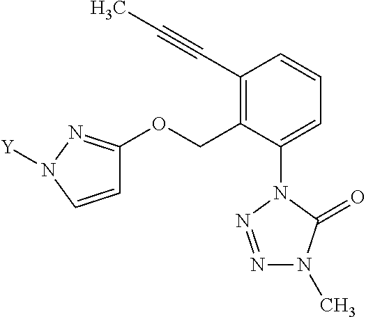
C1=C(N2N=NN(C)C2=O)C(COC2=NN([Y])C=C2)=C(C#CC)C=C1
